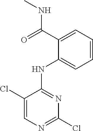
C1(Cl)=CN=C(Cl)N=C1NC1=CC=CC=C1C(=O)NC
